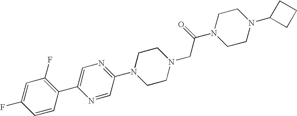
C1(F)=CC(F)=C(C2=CN=C(N3CCN(CC(N4CCN(C5CCC5)CC4)=O)CC3)C=N2)C=C1
